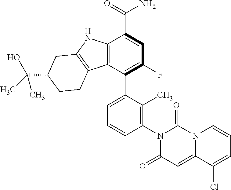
C12=C(C(C3=CC=CC(N4C(=O)C=C5N(C4=O)C=CC=C5Cl)=C3C)=C(F)C=C1C(=O)N)C1=C(N2)CC(C(C)(O)C)CC1
